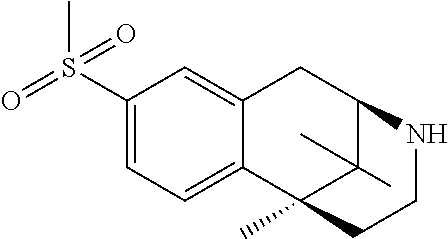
C1(S(C)(=O)=O)=CC=C2C(=C1)CC1C(C)(C)C2(C)CCN1
